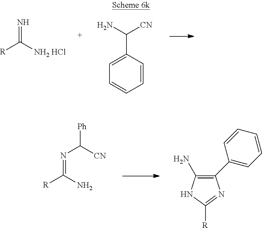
N=C([NH2 HCl])[R].NC([CN])C1=CC=CC=C1.[Ph]C([CN])N=C([R])N.C1=CC=CC(C2=C(N)NC([R])=N2)=C1
